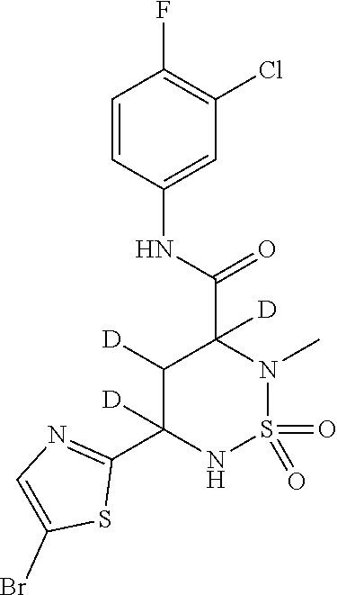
C1=CC(NC(C2([D])C([D])C(C3=NC=C(Br)S3)([D])NS(=O)(=O)N2C)=O)=CC(Cl)=C1F
